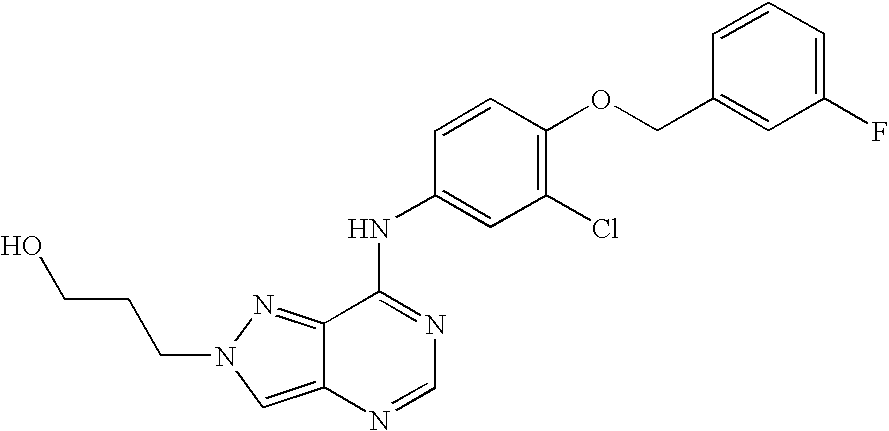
C(OC1=C(Cl)C=C(NC2=NC=NC3=CN(CCCO)N=C23)C=C1)C1=CC(F)=CC=C1
